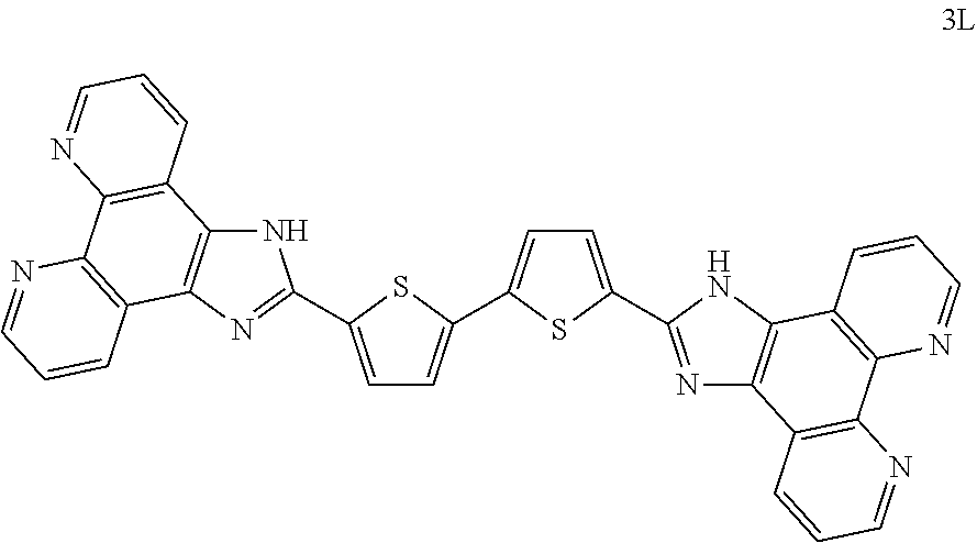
C1=C(C2=NC3=C(N2)C2=C(C4=C3C=CC=N4)N=CC=C2)SC(C2=CC=C(C3=NC4=C(N3)C3=C(C5=C4C=CC=N5)N=CC=C3)S2)=C1
